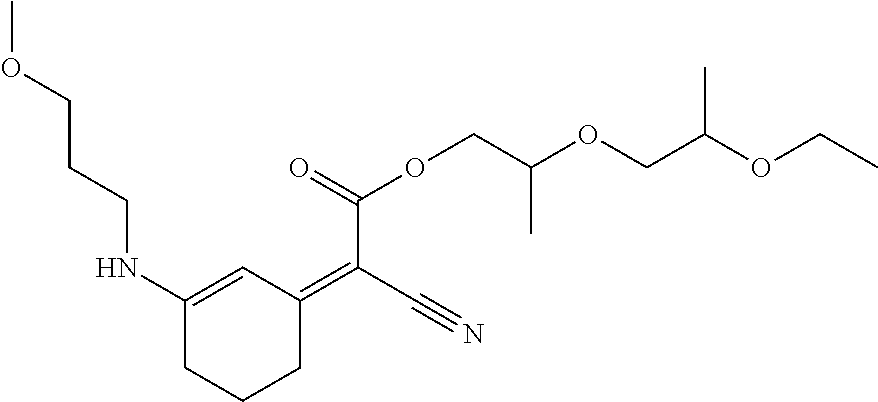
C1(NCCCOC)=CC(=C(C#N)C(=O)OCC(OCC(OCC)C)C)CCC1
